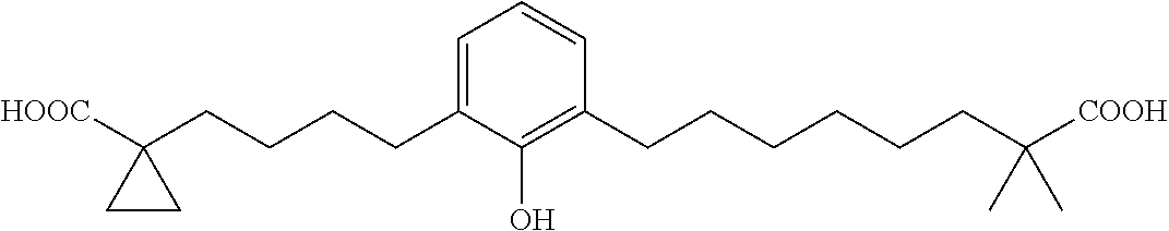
C1=C(CCCCC2([HOOC])CC2)C(O)=C(CCCCCCC([COOH])(C)C)C=C1
